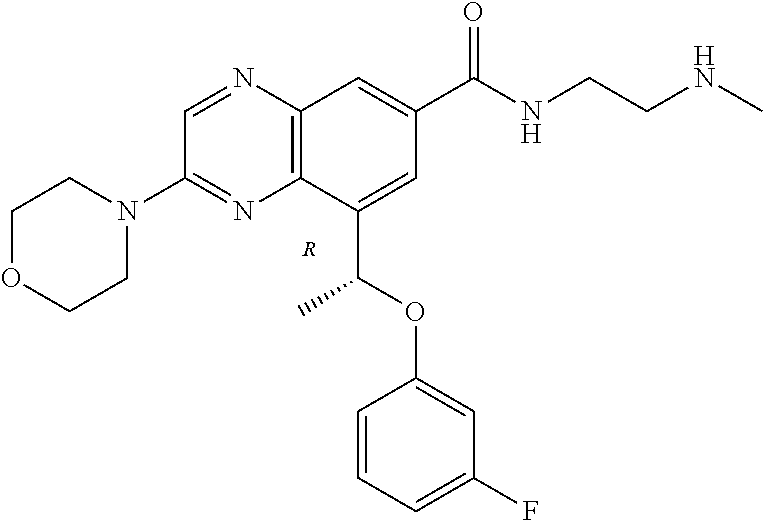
C12=C(N=CC(N3CCOCC3)=N1)C=C(C(NCCNC)=O)C=C2C(OC1=CC(F)=CC=C1)C.[R]
